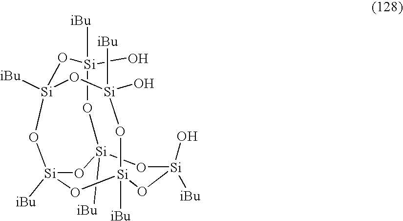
O1[Si]2([iBu])O[Si](O)([iBu])O[Si]3([iBu])O[Si]([iBu])(O2)O[Si]([iBu])(O[Si]([iBu])(O)O3)O[Si]1(O)[iBu]
